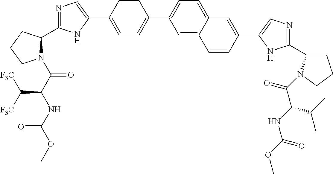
C1=C(C2=CN=C(C3N(C(C(NC(OC)=O)C([F3C])[F3C])=O)CCC3)N2)C=CC(C2=CC=C3C(=C2)C=CC(C2=CN=C(C4CCCN4C(C(C(C)C)NC(=O)OC)=O)N2)=C3)=C1
